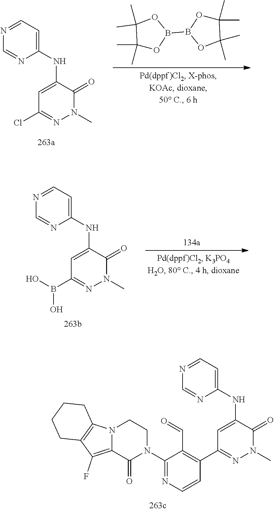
N(C1=CC(C2=C(C=O)C(N3CCN4C(=C(F)C5=C4CCCC5)C3=O)=NC=C2)=NN(C)C1=O)C1=CC=NC=N1.C1(NC2=CC(Cl)=NN(C)C2=O)=CC=NC=N1.C1(C)(C)OB(B2OC(C)(C)C(C)(C)O2)OC1(C)C.C1(NC2=CC(B(O)O)=NN(C)C2=O)=CC=NC=N1
